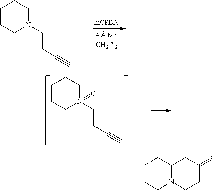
C1CCN(CCC#C)CC1.C1CCN(CCC#C)(=O)CC1.C1CCN2C(C1)CC(=O)CC2
